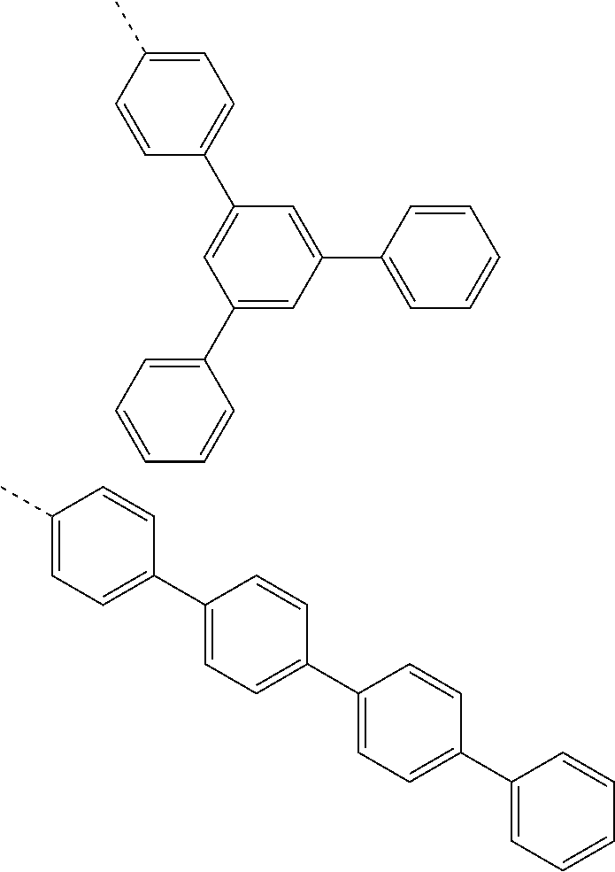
C1(C2=CC=CC=C2)=CC(C2=CC=CC=C2)=CC(C2=CC=C(C)C=C2)=C1.C1=C(C)C=CC(C2=CC=C(C3=CC=C(C4=CC=CC=C4)C=C3)C=C2)=C1
